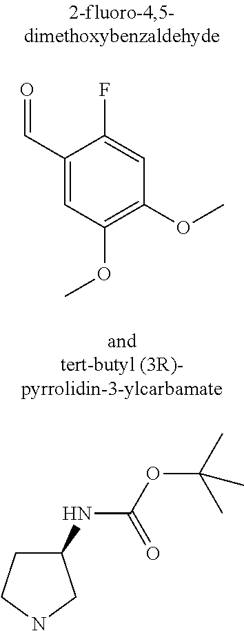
C1(C=O)=CC(OC)=C(OC)C=C1F.C1(NC(=O)OC(C)(C)C)CCNC1
